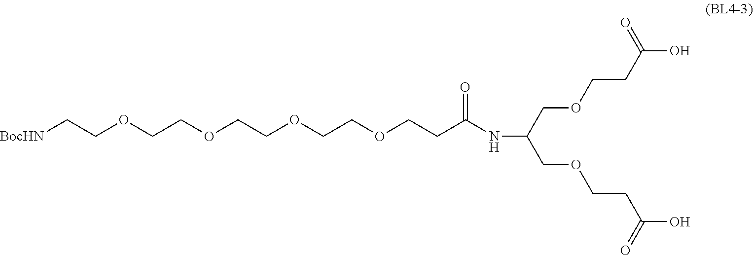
[BocHN]CCOCCOCCOCCOCCC(NC(COCCC(O)=O)COCCC(O)=O)=O
